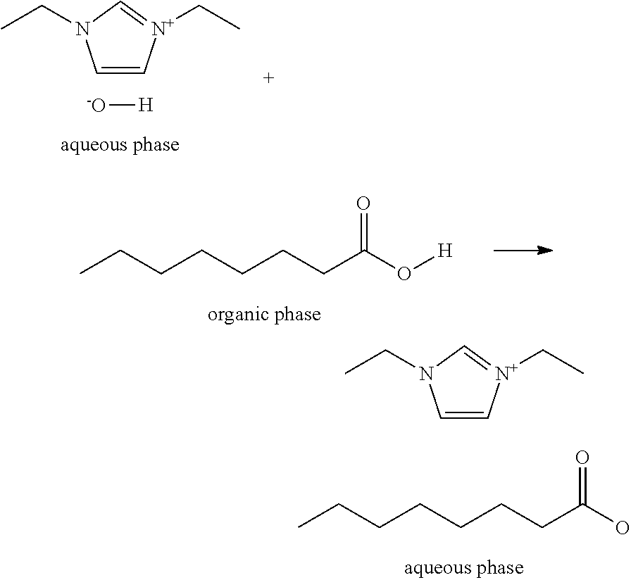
C1=C[N+](CC)=CN1CC.[-O][H].CCCCCCCC(O[H])=O.C1=C[N+](CC)=CN1CC.CCCCCCCC(O)=O
